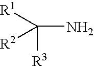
C(N)([R3])([R1])[R2]
